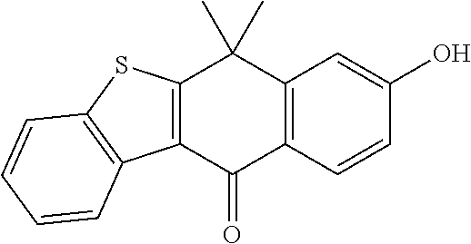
C12=C(C=CC(O)=C1)C(=O)C1=C(C2(C)C)SC2=C1C=CC=C2
